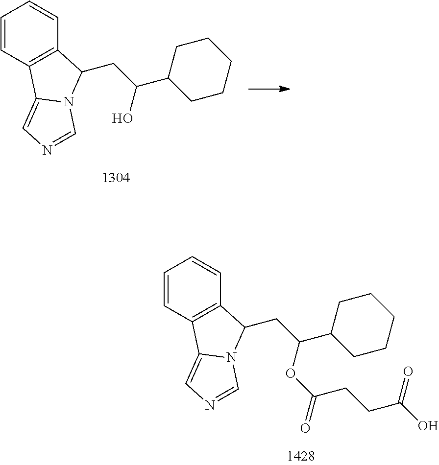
C1=CC2=C(C=C1)C(CC(C1CCCCC1)O)N1C2=CN=C1.C1=CC2=C(C=C1)C(CC(C1CCCCC1)OC(=O)CCC(O)=O)N1C2=CN=C1
